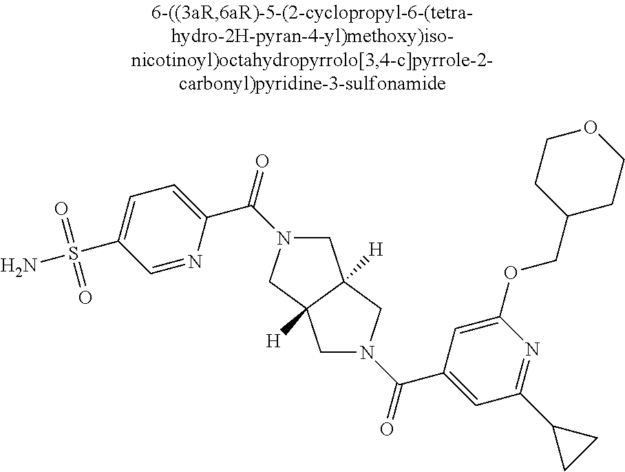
C1=NC(C(N2CC3([H])C([H])(C2)CN(C(=O)C2=CC(C4CC4)=NC(OCC4CCOCC4)=C2)C3)=O)=CC=C1S(N)(=O)=O
